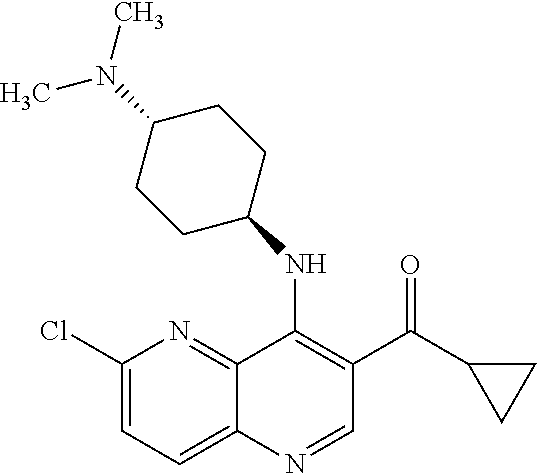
C1(Cl)=CC=C2C(=N1)C(NC1CCC(N(C)C)CC1)=C(C(=O)C1CC1)C=N2
